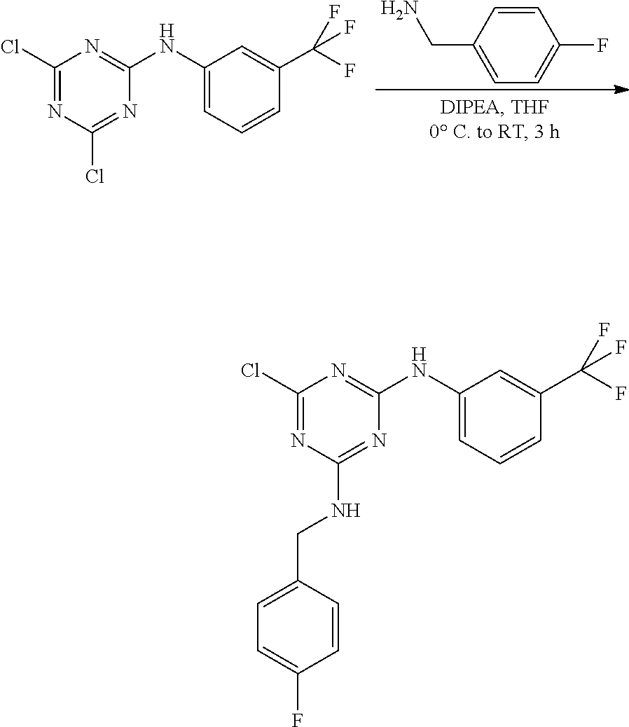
C1=CC(CN)=CC=C1F.C1(Cl)=NC(Cl)=NC(NC2=CC=CC(C(F)(F)F)=C2)=N1.C1(Cl)=NC(NCC2=CC=C(F)C=C2)=NC(NC2=CC=CC(C(F)(F)F)=C2)=N1
